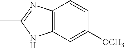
C1=CC2=C(C=C1[OCH3])NC(C)=N2
